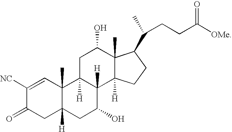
C1([NC])=CC2(C)C([H])(CC1=O)CC(O)C1([H])C2([H])CC(O)C2(C)C1([H])CCC2C(C)CCC([OMe])=O
